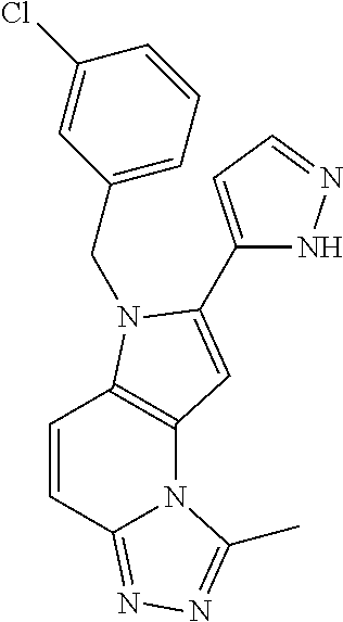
C1=CC2=NN=C(C)N2C2=C1N(CC1=CC=CC(Cl)=C1)C(C1=CC=NN1)=C2
